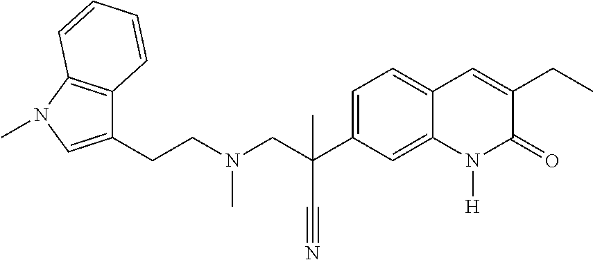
C(CN(CC(C#N)(C1=CC=C2C(=C1)N([H])C(=O)C(CC)=C2)C)C)C1=CN(C)C2=C1C=CC=C2
